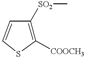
C1([COOCH3])=C([SO2]C)C=CS1
